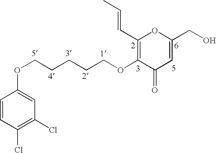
C1=CC(Cl)=C(Cl)C=C1OCCCCCOC1=C(C=CC)OC(CO)=CC1=O
